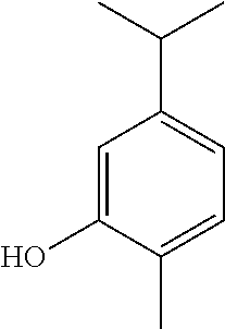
C1=C(O)C(C)=CC=C1C(C)C
